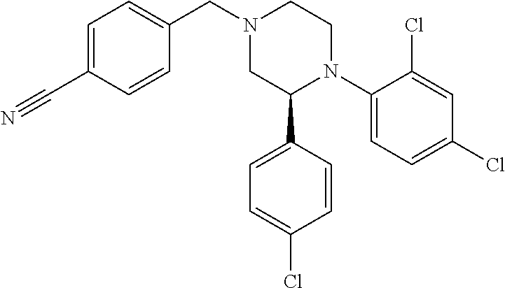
N1(CC2=CC=C(C#N)C=C2)CC(C2=CC=C(Cl)C=C2)N(C2=CC=C(Cl)C=C2Cl)CC1
